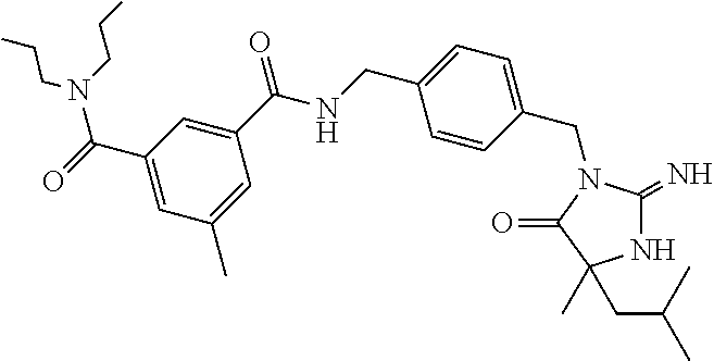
N1C(=N)N(CC2=CC=C(CNC(C3=CC(C(=O)N(CCC)CCC)=CC(C)=C3)=O)C=C2)C(=O)C1(C)CC(C)C
